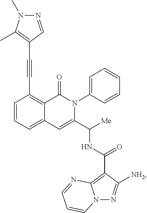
C1=CC=C2C(=C1C#CC1=C(C)N(C)N=C1)C(=O)N(C1=CC=CC=C1)C(C([Me])NC(=O)C1=C3N(N=C1[NH2])C=CC=N3)=C2
